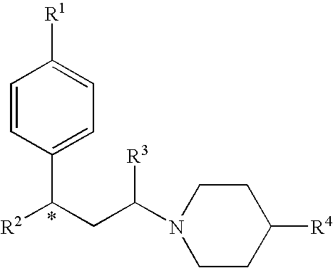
C1=CC(C(CC(N2CCC([R4])CC2)[R3])[R2])=CC=C1[R1]
